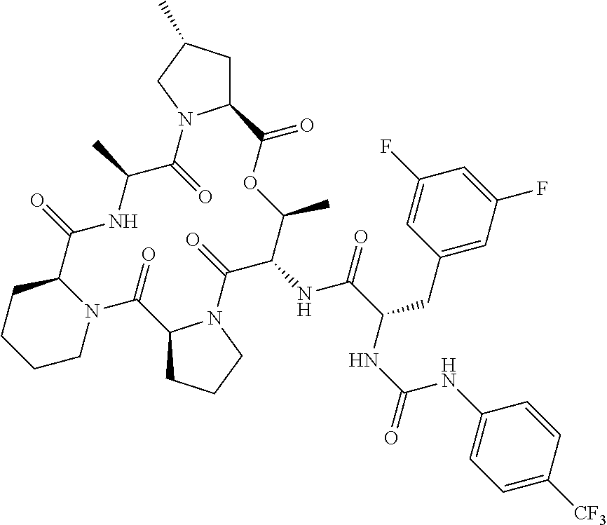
N12C(CCCC1)C(=O)NC(C)C(=O)N1C(CC(C)C1)C(=O)OC(C)C(NC(C(NC(NC1=CC=C([CF3])C=C1)=O)CC1=CC(F)=CC(F)=C1)=O)C(=O)N1C(C2=O)CCC1
